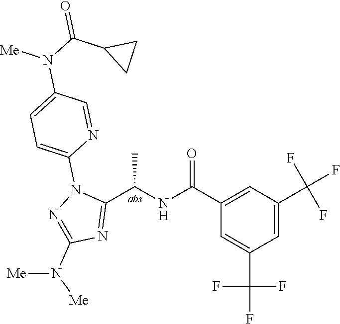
C1(C(=O)NC(C2=NC(N([Me])[Me])=NN2C2=CC=C(N([Me])C(C3CC3)=O)C=N2)C)=CC(C(F)(F)F)=CC(C(F)(F)F)=C1
